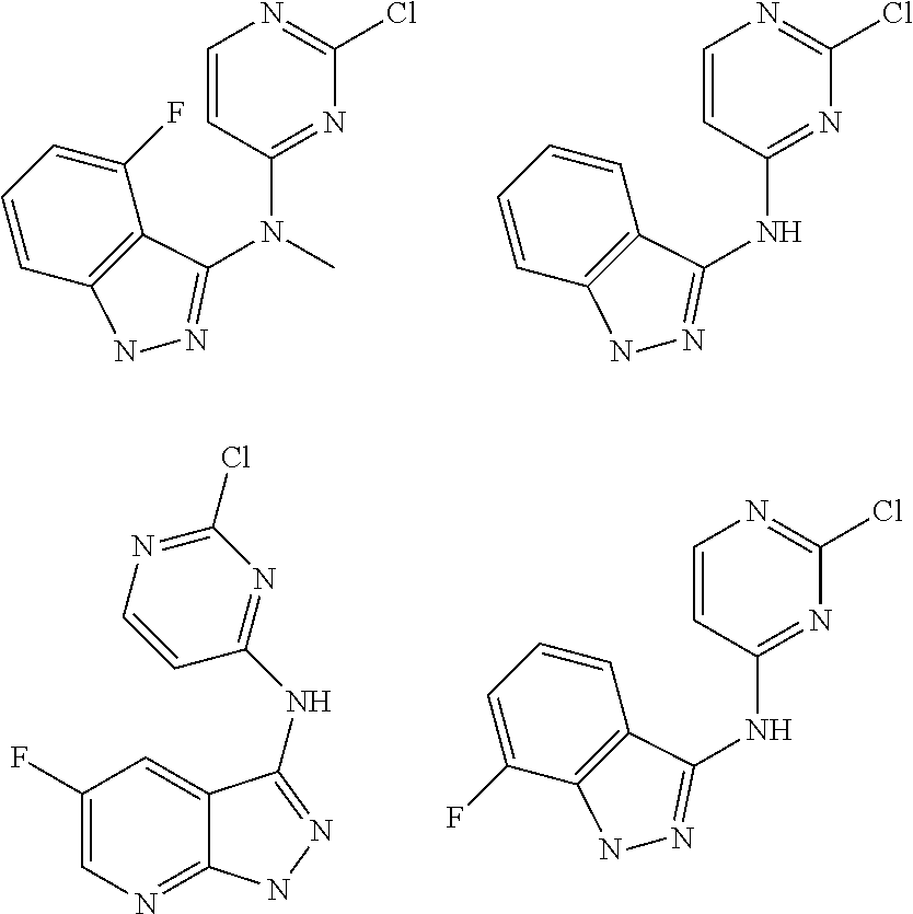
C1(F)=CC=CC2=C1C(N(C1=NC(Cl)=NC=C1)C)=NN2.C1=CC=CC2=C1C(NC1=NC(Cl)=NC=C1)=NN2.C1(F)=CN=C2C(=C1)C(NC1=NC(Cl)=NC=C1)=NN2.C1=CC=C(F)C2=C1C(NC1=NC(Cl)=NC=C1)=NN2
